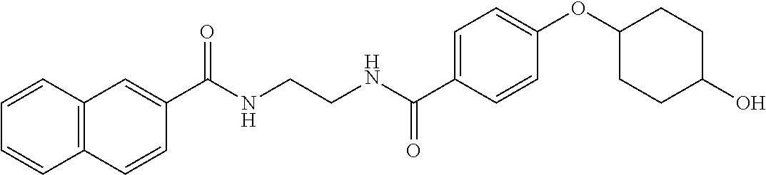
C1(C(NCCNC(C2=CC=C(OC3CCC(O)CC3)C=C2)=O)=O)=CC2=C(C=C1)C=CC=C2
